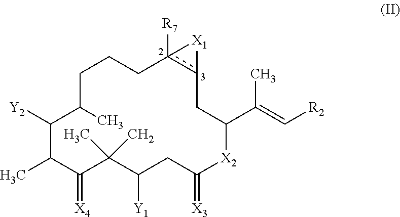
C1([Y2])C(C)C(=[X4])C(C)(C)C([Y1])CC(=[X3])[X2]C(C(=C[R2])C)Cc2c([R7])(CCCC1C)[X1]2
